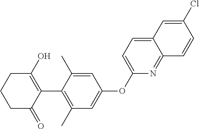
C1C(=O)C(C2=C(C)C=C(OC3=CC=C4C(=N3)C=CC(Cl)=C4)C=C2C)=C(O)CC1
